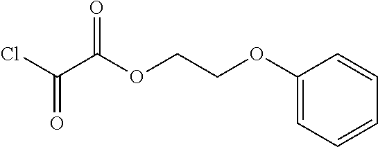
ClC(C(OCCOC1=CC=CC=C1)=O)=O
